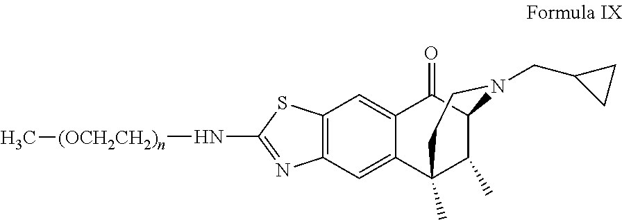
C12=C(C=C3C(=C1)C1(C)C(C)C(C3=O)N(CC3CC3)CC1)SC(N[(OCH2CH2)n]C)=N2
